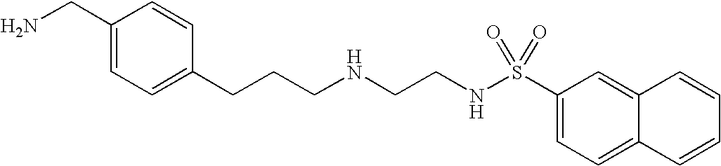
C1(CN)=CC=C(CCCNCCNS(C2=CC=C3C(=C2)C=CC=C3)(=O)=O)C=C1
